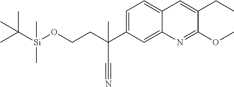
C1(OC)=NC2=CC(C(CCO[Si](C(C)(C)C)(C)C)(C#N)C)=CC=C2C=C1CC
